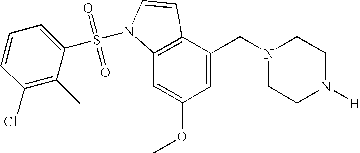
C1=C(CN2CCN([H])CC2)C2=C(C=C1OC)N(S(=O)(=O)C1=CC=CC(Cl)=C1C)C=C2
